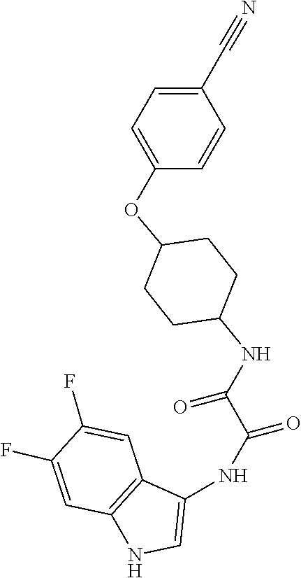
C1C(NC(C(NC2=CNC3=C2C=C(F)C(F)=C3)=O)=O)CCC(OC2=CC=C(C#N)C=C2)C1
